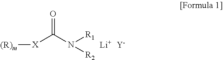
[(R)m][X]C(N([R1])[R2])=O.[Li].[Y]
